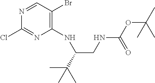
N1=CC(Br)=C(NC(C(C)(C)C)CNC(OC(C)(C)C)=O)N=C1Cl
